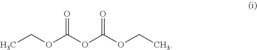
C(OC(OC(OCC)=O)=O)C
